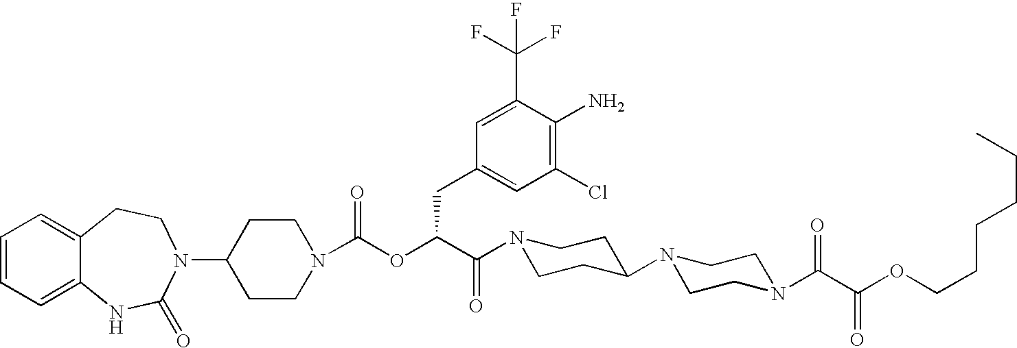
C1=CC=C2C(=C1)CCN(C1CCN(C(OC(C(N3CCC(N4CCN(C(C(OCCCCCC)=O)=O)CC4)CC3)=O)CC3=CC(Cl)=C(N)C(C(F)(F)F)=C3)=O)CC1)C(=O)N2
